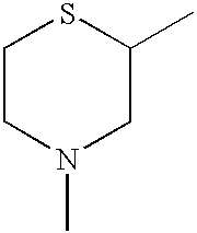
C1CN(C)CC(C)S1
